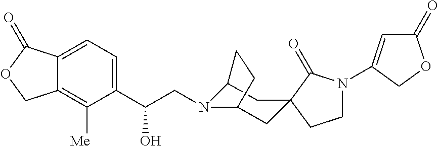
C1(C(CN2C3CC4(CC2CC3)C(=O)N(C2=CC(=O)OC2)CC4)O)=CC=C2C(=C1[Me])COC2=O
